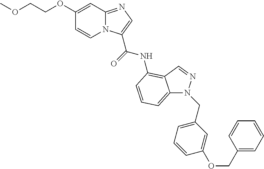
C1(OCCOC)=CC2=NC=C(C(=O)NC3=C4C(=CC=C3)N(CC3=CC=CC(OCC5=CC=CC=C5)=C3)N=C4)N2C=C1
